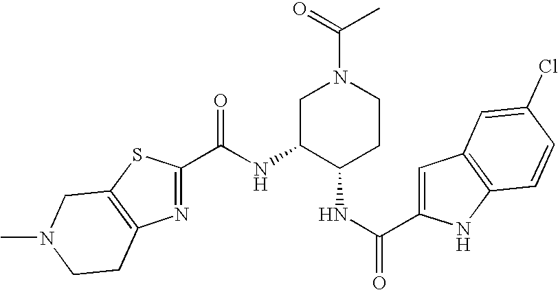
C(C1=NC2=C(S1)CN(C)CC2)(=O)NC1C(NC(C2=CC3=C(N2)C=CC(Cl)=C3)=O)CCN(C(C)=O)C1
